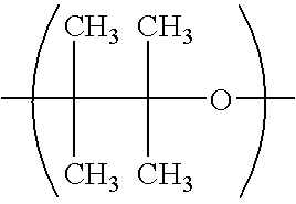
CC(C)(C)C(C)(C)OC
